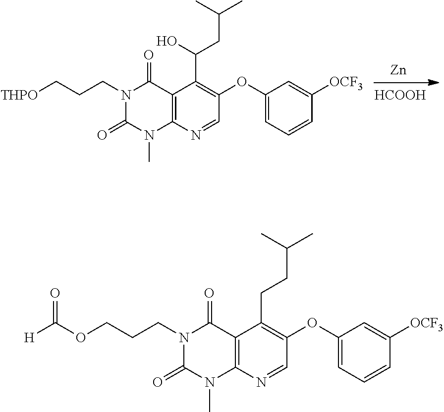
[THPO]CCCN1C(=O)N(C)C2=C(C1=O)C(C(CC(C)C)O)=C(OC1=CC=CC([OCF3])=C1)C=N2.[Zn].[HCOOH].O(CCCN1C(=O)N(C)C2=C(C1=O)C(CCC(C)C)=C(OC1=CC=CC([OCF3])=C1)C=N2)C([H])=O
